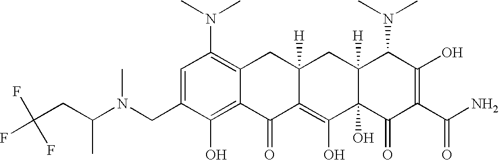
C1(CN(C(CC(F)(F)F)C)C)=CC(N(C)C)=C2C(=C1O)C(=O)C1=C(O)C3(O)C([H])(CC1([H])C2)C(N(C)C)C(O)=C(C(N)=O)C3=O
